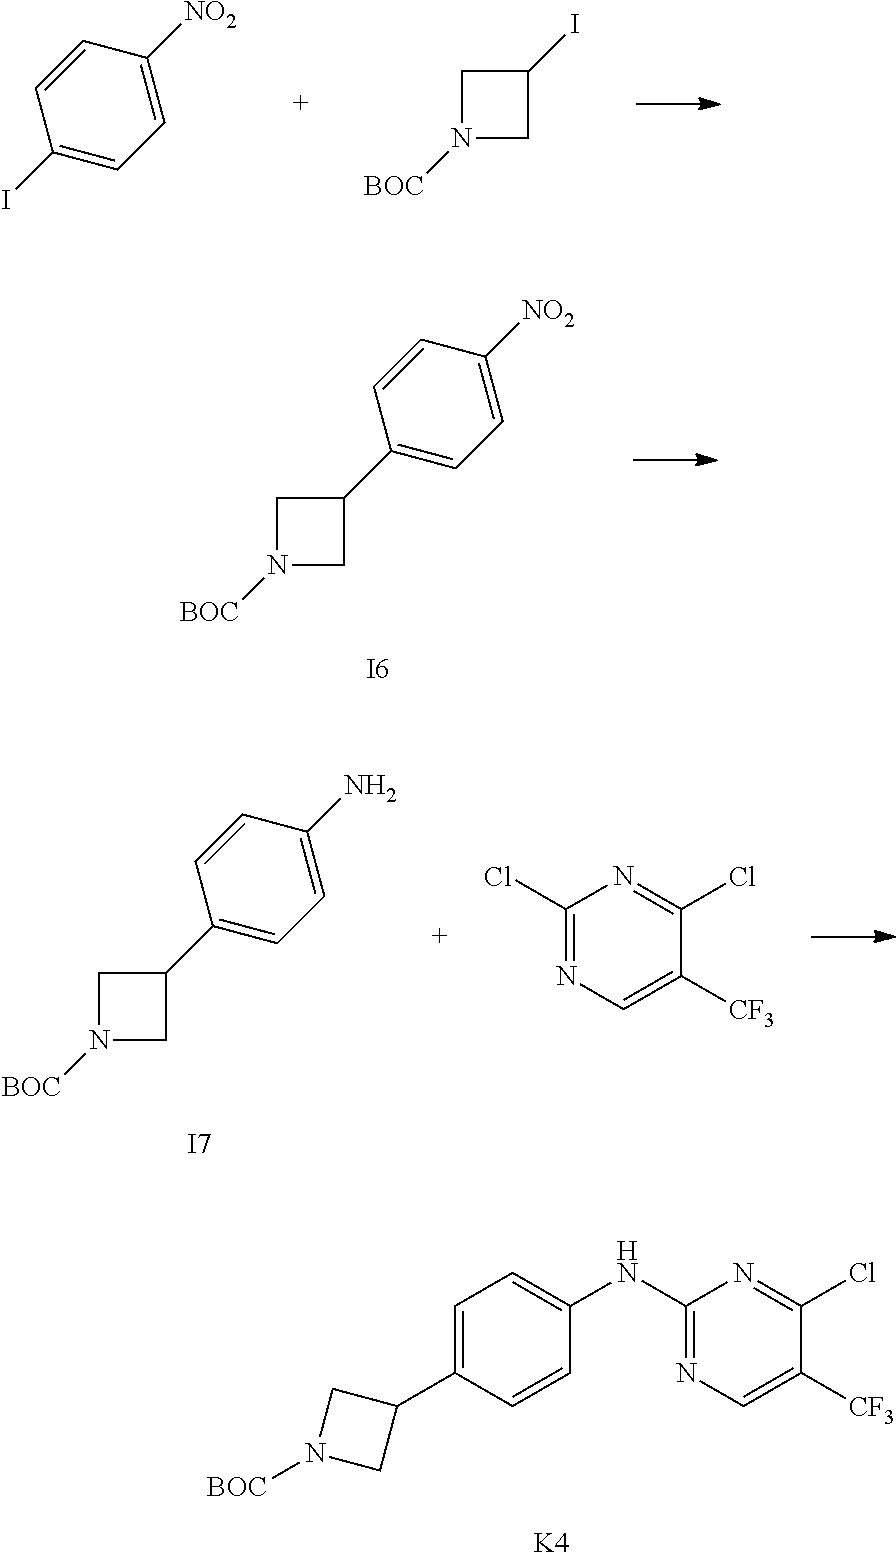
C1=C([NO2])C=CC(I)=C1.N1([BOC])CC(I)C1.C1=C([NO2])C=CC(C2CN([BOC])C2)=C1.[I6].C1=C(N)C=CC(C2CN([BOC])C2)=C1.[I7].C1(Cl)=NC=C([CF3])C(Cl)=N1.C1(NC2=CC=C(C3CN([BOC])C3)C=C2)=NC=C([CF3])C(Cl)=N1.[K4]
